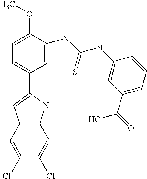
C1=C(C2=CC3=C(N2)C=C(Cl)C(Cl)=C3)C=C(NC(NC2=CC(C(=O)O)=CC=C2)=S)C(OC)=C1
